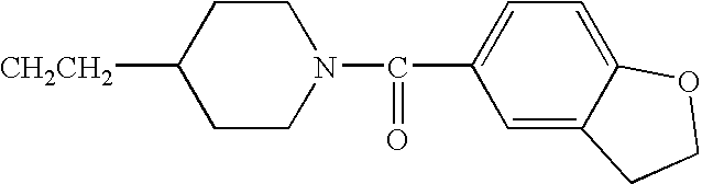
[CH2CH2]C1CCN(C(C2=CC=C3C(=C2)CCO3)=O)CC1
